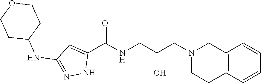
C1(C(NCC(CN2CCC3=C(C2)C=CC=C3)O)=O)=CC(NC2CCOCC2)=NN1
